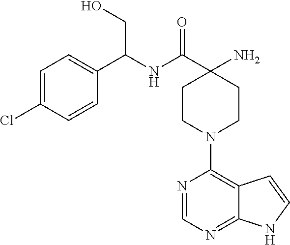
C1=C(Cl)C=CC(C(NC(C2(N)CCN(C3=C4C(=NC=N3)NC=C4)CC2)=O)CO)=C1
